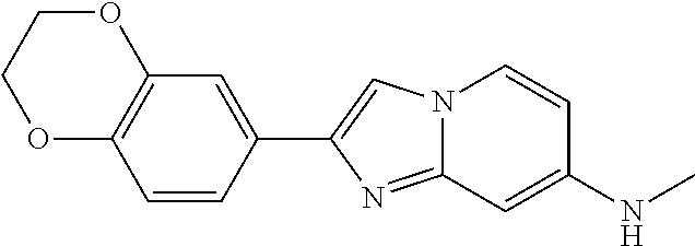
N12C(=NC(C3=CC4=C(C=C3)OCCO4)=C1)C=C(NC)C=C2
